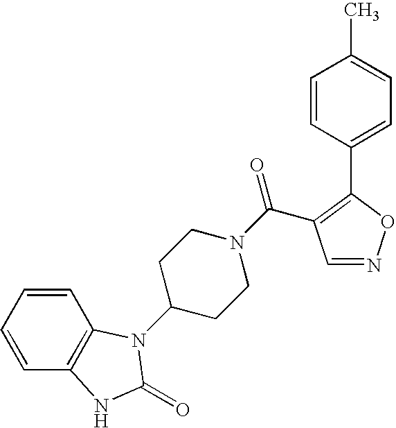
C1=CC=CC2=C1N(C1CCN(C(=O)C3=C(C4=CC=C(C)C=C4)ON=C3)CC1)C(=O)N2
